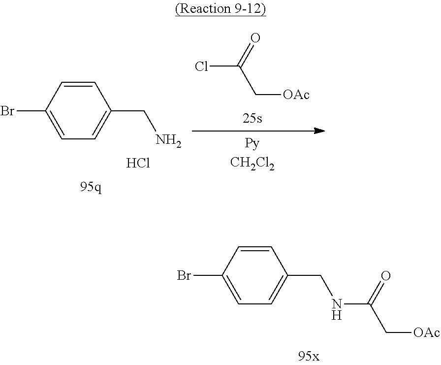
C1=CC(Br)=CC=C1CNC(C[OAc])=O.C1=CC(Br)=CC=C1CN.Cl.ClC(C[OAc])=O
